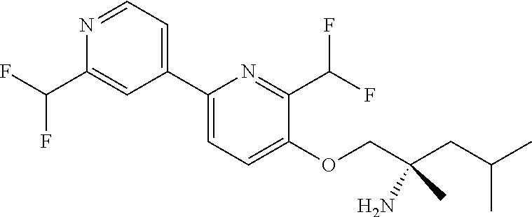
C1(OCC(N)(C)CC(C)C)=CC=C(C2=CC=NC(C(F)F)=C2)N=C1C(F)F
